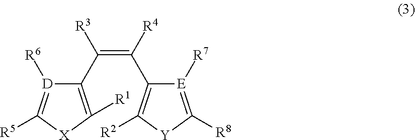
C(=C([R4])C1=C([R2])[Y]C([R8])=[E]1[R7])([R3])C1=C([R1])[X]C([R5])=[D]1[R6]
